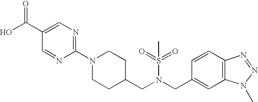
C1=CC2=C(C=C1CN(CC1CCN(C3=NC=C(C(O)=O)C=N3)CC1)S(=O)(=O)C)N(C)N=N2
